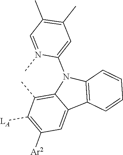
C12=C(C)C([LA])=C([Ar2])C=C1C1=C(N2C2=CC(C)=C(C)C=N2C)C=CC=C1
